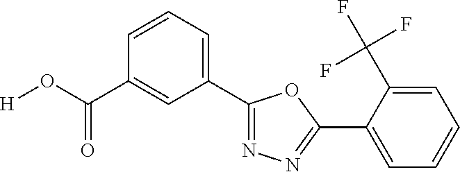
[H]OC(C1=CC(C2=NN=C(C3=CC=CC=C3C(F)(F)F)O2)=CC=C1)=O
